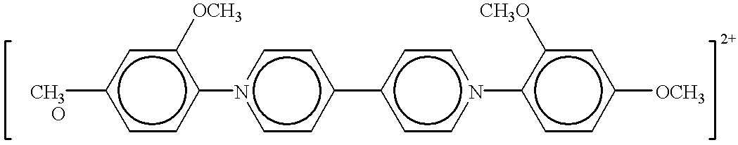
c1([CH3O])ccc(-n2ccc(-c3ccn(-c4ccc([OCH3])cc4[CH3O])cc3)cc2)c([OCH3])c1
